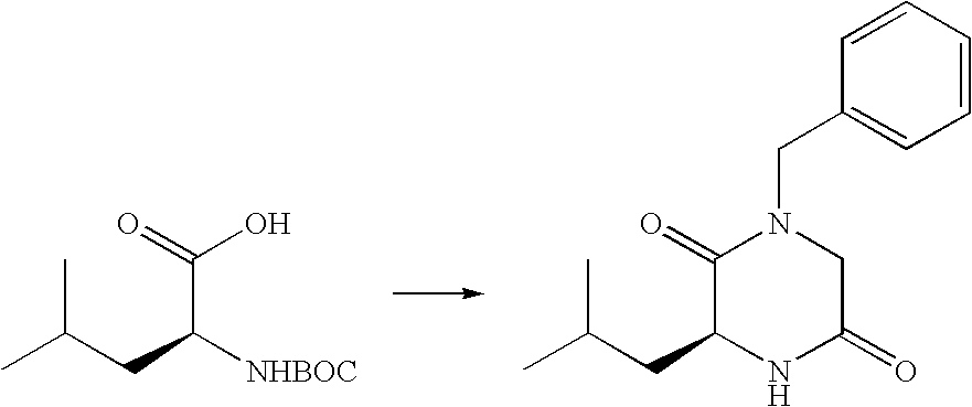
CC(CC([NHBOC])C(=O)O)C.CC(CC1NC(=O)CN(CC2=CC=CC=C2)C1=O)C
